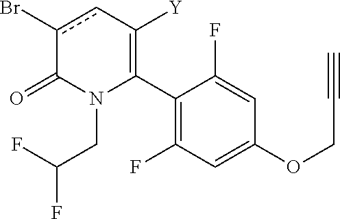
C1(C2=C([Y])cc(Br)C(=O)N2CC(F)F)=C(F)C=C(OCC#C)C=C1F
